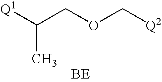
[Q1]C(COC[Q2])C.[BE]
